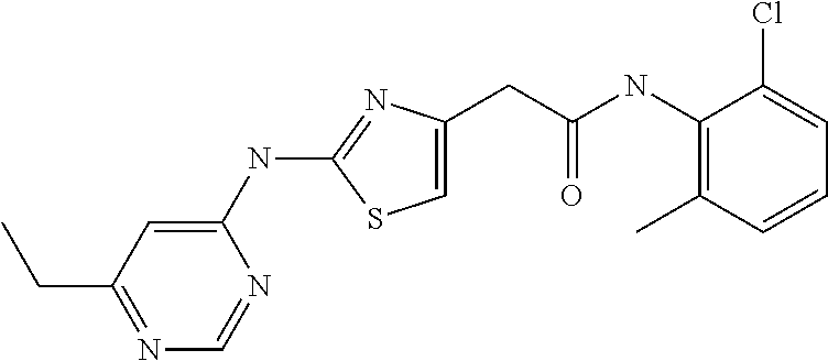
C1(C)=C(NC(CC2=CSC(NC3=CC(CC)=NC=N3)=N2)=O)C(Cl)=CC=C1
